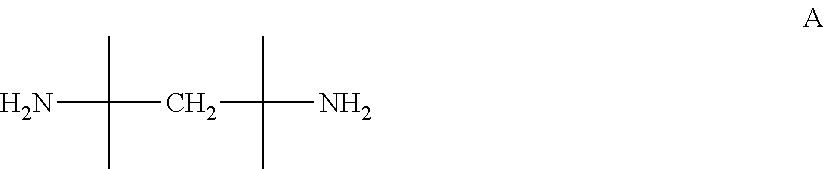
NC(C)(CC(N)(C)C)C
